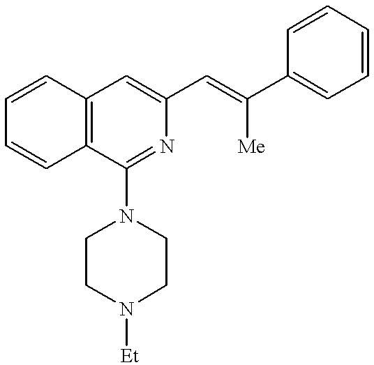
C1=CC2=C(C=C1)C(N1CCN([Et])CC1)=NC(C=C(C1=CC=CC=C1)[Me])=C2
